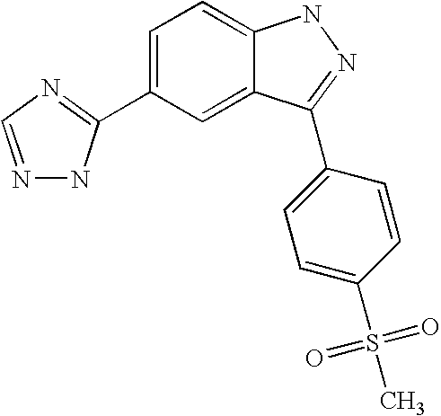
N1=CN=C(C2=CC=C3C(=C2)C(C2=CC=C(S(=O)(=O)C)C=C2)=NN3)N1
